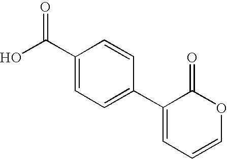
C1(C2=CC=C(C(O)=O)C=C2)=CC=COC1=O
